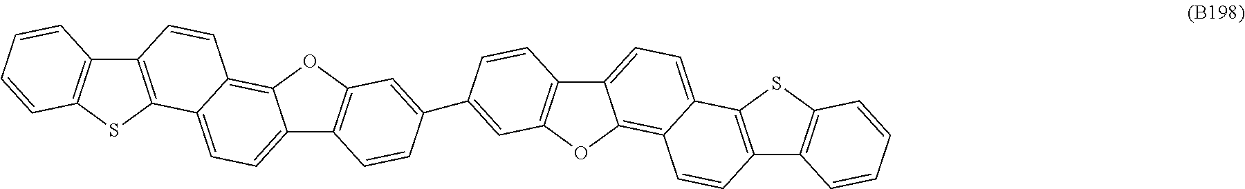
C12=CC=C3C(=C1OC1=C2C=CC(C2=CC4=C(C5=CC=C6C(=C5O4)C=CC4=C6SC5=C4C=CC=C5)C=C2)=C1)C=CC1=C3SC2=C1C=CC=C2
